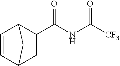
C1=CC2CC(C(NC([CF3])=O)=O)C1C2
